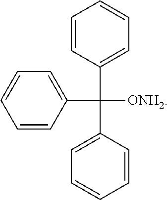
C([ONH2])(C1=CC=CC=C1)(C1=CC=CC=C1)C1=CC=CC=C1
